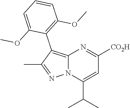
C1=CC=C(OC)C(C2=C3N(N=C2C)C(C(C)C)=CC([CO2H])=N3)=C1OC
